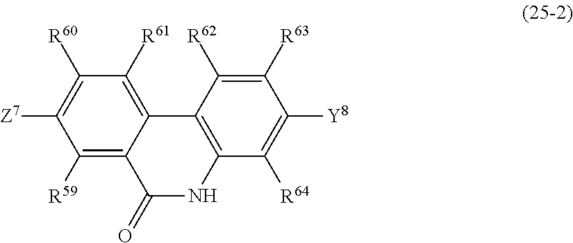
C1([R59])=C2C(=C([R61])C([R60])=C1[Z7])C1=C(NC2=O)C([R64])=C([Y8])C([R63])=C1[R62]
